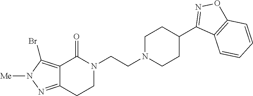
N1(CCN2CCC(C3=NOC4=C3C=CC=C4)CC2)C(=O)C2=C(Br)N([Me])N=C2CC1
